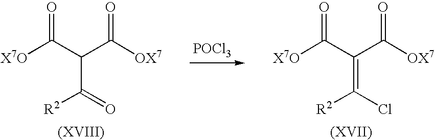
[X7O]C(C(C([OX7])=O)C(=O)[R2])=O.[POCl3].[X7O]C(C(C([OX7])=O)=C(Cl)[R2])=O
